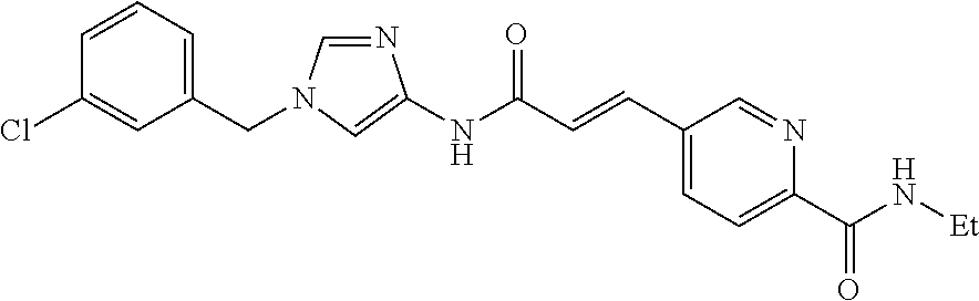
C1(CN2C=NC(NC(C=CC3=CC=C(C(=O)N[Et])N=C3)=O)=C2)=CC=CC(Cl)=C1
